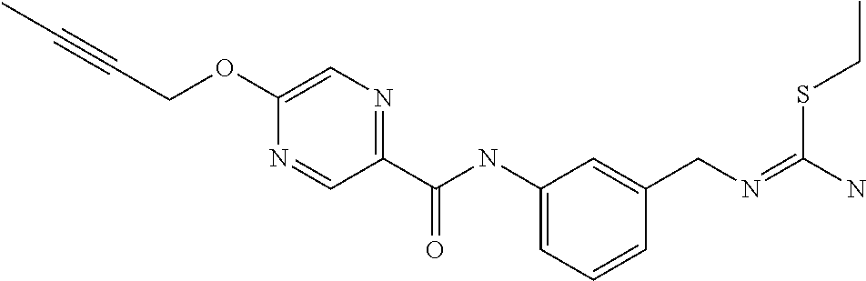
C1=C(OCC#CC)N=CC(C(NC2=CC=CC(CN=C(N)SCC)=C2)=O)=N1
